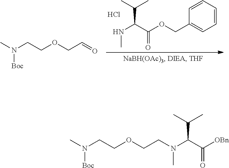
N(C(C(OCC1=CC=CC=C1)=O)C(C)C)C.Cl.CN(CCOCC=O)[Boc].CN(CCOCCN(C(C([OBn])=O)C(C)C)C)[Boc]
